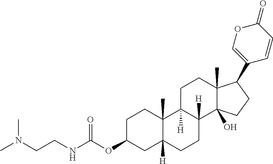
C1C(OC(NCCN(C)C)=O)CC2([H])C(C)(C1)C1([H])C([H])(CC2)C2(O)C(C)(CC1)C(C1=COC(=O)C=C1)CC2
